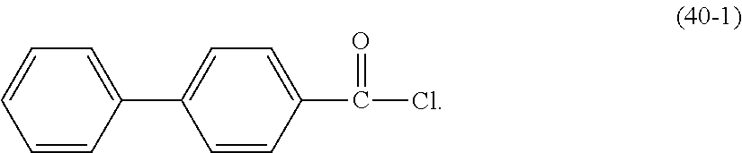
C1(C2=CC=C(C(Cl)=O)C=C2)=CC=CC=C1
